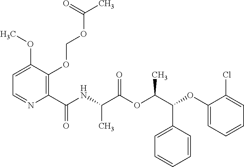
C1=C(OC)C(OCOC(C)=O)=C(C(NC(C(OC(C(OC2=CC=CC=C2Cl)C2=CC=CC=C2)C)=O)C)=O)N=C1
